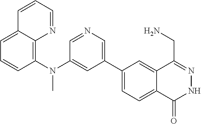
C1(C2=CN=CC(N(C3=C4C(=CC=C3)C=CC=N4)C)=C2)=CC=C2C(=C1)C(CN)=NNC2=O
